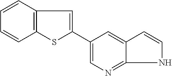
C1(C2=CC3=C(S2)C=CC=C3)=CN=C2NC=CC2=C1
